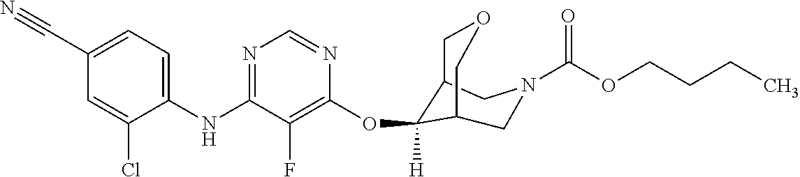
C1(NC2=NC=NC(OC3([H])C4COCC3CN(C(OCCCC)=O)C4)=C2F)=CC=C(C#N)C=C1Cl
